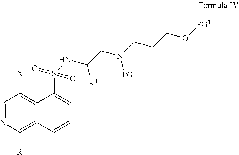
C1=NC([R])=C2C(=C1[X])C(S(NC(CN(CCCO[PG1])[PG])[R1])(=O)=O)=CC=C2
